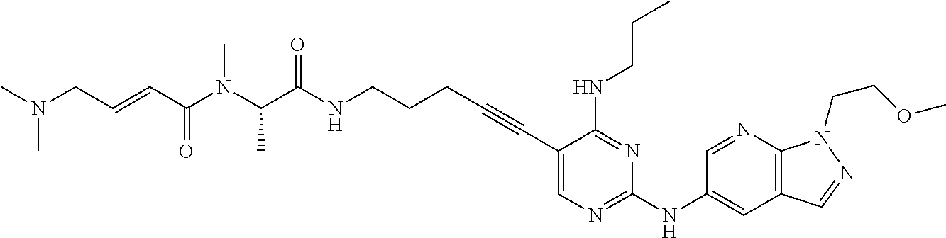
C1(C#CCCCNC(C(N(C(C=CCN(C)C)=O)C)C)=O)=CN=C(NC2=CC3=C(N=C2)N(CCOC)N=C3)N=C1NCCC
